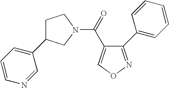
C1C(C2=CC=CN=C2)CN(C(=O)C2=CON=C2C2=CC=CC=C2)C1
